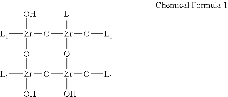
O[Zr]1([L1])O[Zr]([L1])(O[L1])O[Zr](O)(O[L1])O[Zr](O)([L1])O1
